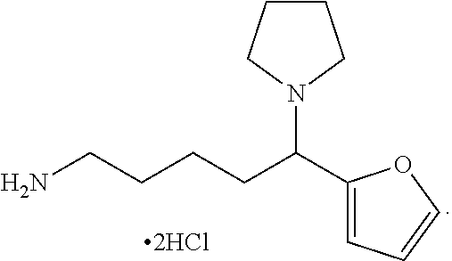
NCCCCC(N1CCCC1)C1=CC=CO1
